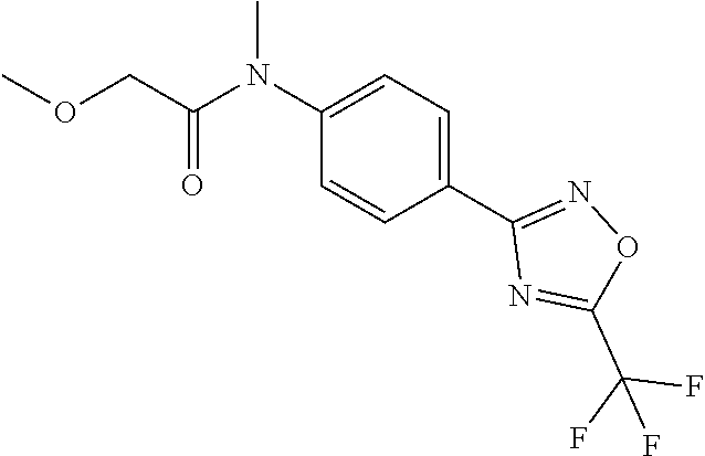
C1(N(C(COC)=O)C)=CC=C(C2=NOC(C(F)(F)F)=N2)C=C1
